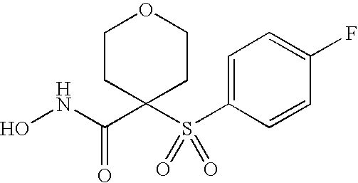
ONC(C1(S(C2=CC=C(F)C=C2)(=O)=O)CCOCC1)=O
